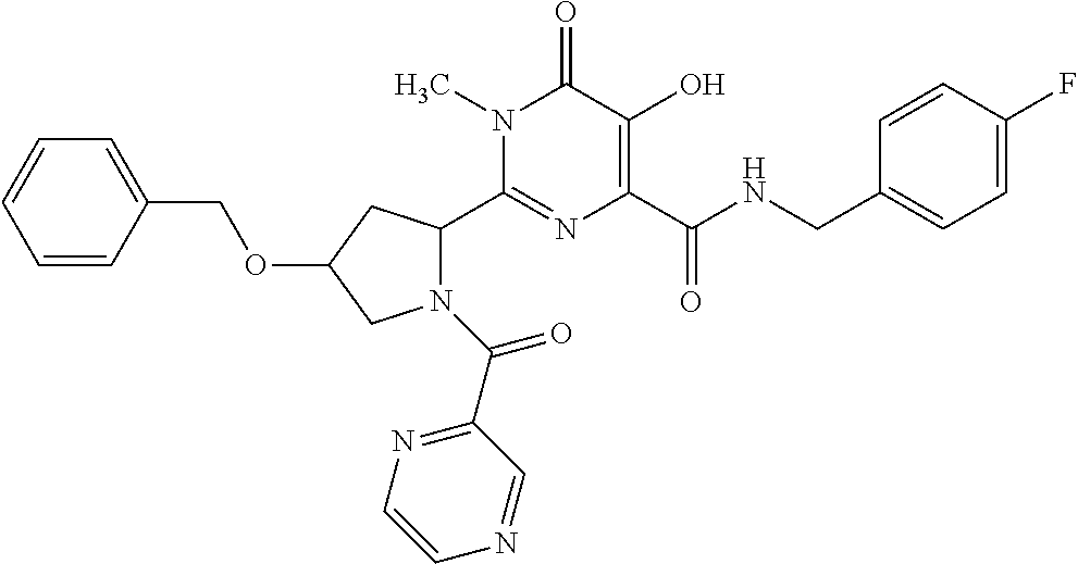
N1(C(=O)C2=NC=CN=C2)C(C2=NC(C(NCC3=CC=C(F)C=C3)=O)=C(O)C(=O)N2C)CC(OCC2=CC=CC=C2)C1
